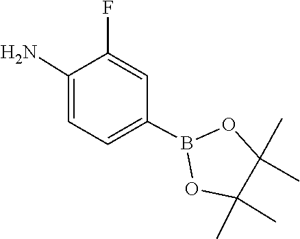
C1(C)(C)C(C)(C)OB(C2=CC=C(N)C(F)=C2)O1
